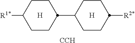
[R1*]C1CCC(C2CCC([R2*])CC2)CC1.[H].[H].[CCH]
